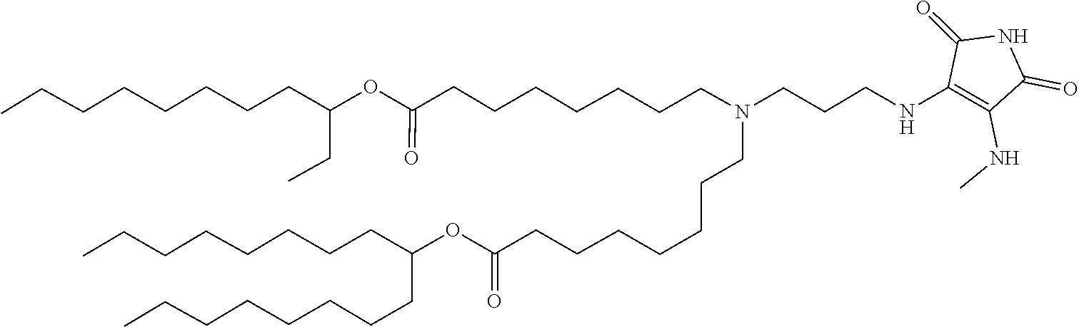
C(CCCC(CCCCCCCC)OC(=O)CCCCCCCN(CCCCCCCC(OC(CC)CCCCCCCC)=O)CCCNC1=C(NC)C(=O)NC1=O)CCCC
